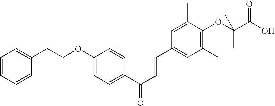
C1=CC=CC(CCOC2=CC=C(C(C=CC3=CC(C)=C(OC(C(=O)O)(C)C)C(C)=C3)=O)C=C2)=C1
